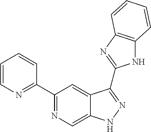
C1(C2=NC=C3C(=C2)C(C2=NC4=C(N2)C=CC=C4)=NN3)=NC=CC=C1
